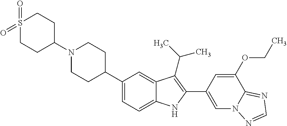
C1(N2CCC(C3=CC=C4C(=C3)C(C(C)C)=C(C3=CN5C(=NC=N5)C(OCC)=C3)N4)CC2)CCS(=O)(=O)CC1
